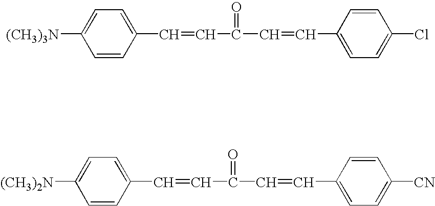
C1=CC(C=CC(=O)C=CC2=CC=C(Cl)C=C2)=CC=C1[(CH3)3N].C1=CC(C=CC(=O)C=CC2=CC=C([CN])C=C2)=CC=C1[(CH3)2N]
